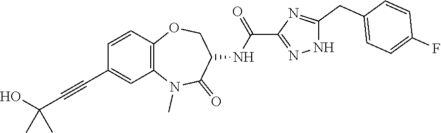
N1C(CC2=CC=C(F)C=C2)=NC(C(NC2C(=O)N(C)C3=C(C=CC(C#CC(C)(O)C)=C3)OC2)=O)=N1
